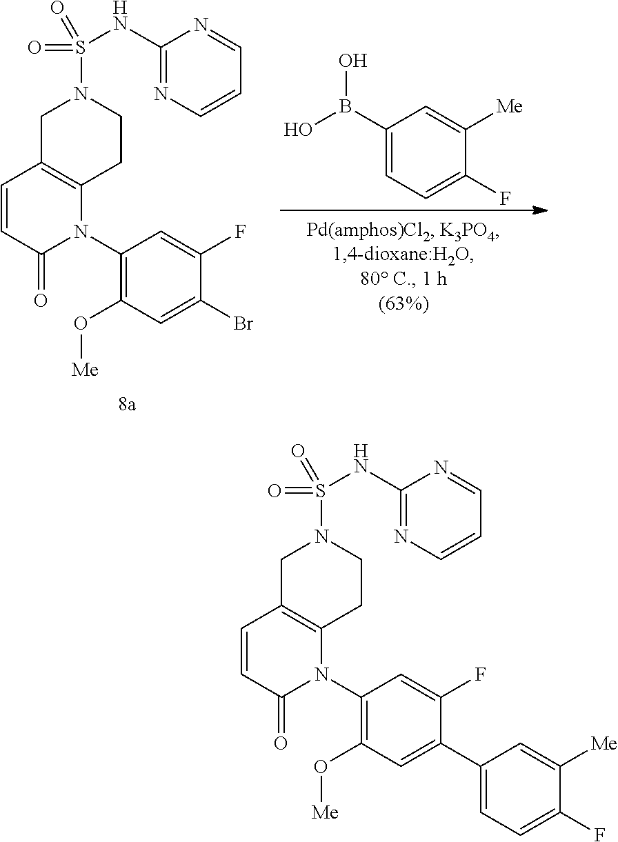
C1C2=C(CCN1S(=O)(=O)NC1=NC=CC=N1)N(C1=C(O[Me])C=C(C3=CC=C(F)C([Me])=C3)C(F)=C1)C(=O)C=C2.C1C2=C(CCN1S(=O)(=O)NC1=NC=CC=N1)N(C1=C(O[Me])C=C(Br)C(F)=C1)C(=O)C=C2.C1(B(O)O)=CC=C(F)C([Me])=C1
